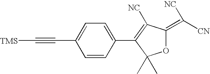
C1=C(C2=C([NC])C(=C([CN])[NC])OC2(C)C)C=CC(C#C[TMS])=C1
